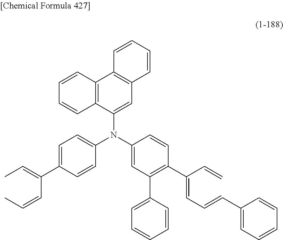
C1(N(C2=CC(C3=CC=CC=C3)=C(C(=CC=CC3=CC=CC=C3)C=C)C=C2)C2=CC=C(C(C=CC)=CC)C=C2)=CC2=C(C3=C1C=CC=C3)C=CC=C2
